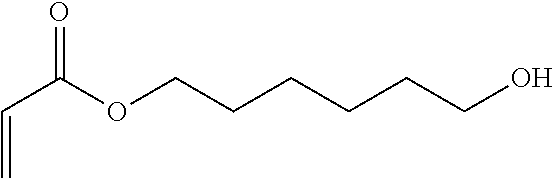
C(=O)(C=C)OCCCCCCO
